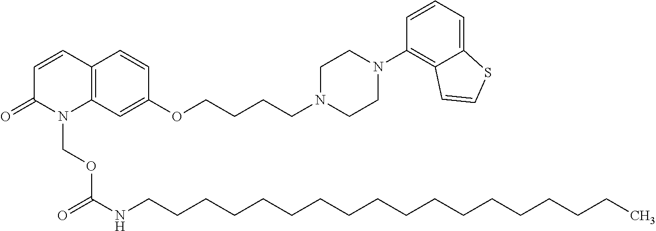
C1=CC2=C(N(COC(=O)NCCCCCCCCCCCCCCCCCC)C1=O)C=C(OCCCCN1CCN(C3=C4C(=CC=C3)SC=C4)CC1)C=C2
